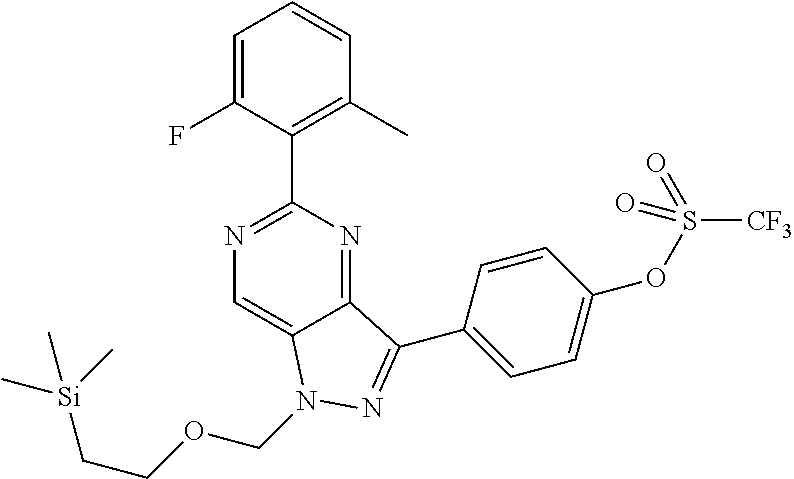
C1=C(F)C(C2=NC=C3C(=N2)C(C2=CC=C(OS([CF3])(=O)=O)C=C2)=NN3COCC[Si](C)(C)C)=C(C)C=C1
